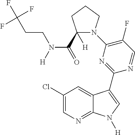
C1(F)=C(N2C(C(N(CCC(F)(F)F)[H])=O)([H])CCC2)N=C(C2=CN([H])C3=NC=C(Cl)C=C32)N=C1
